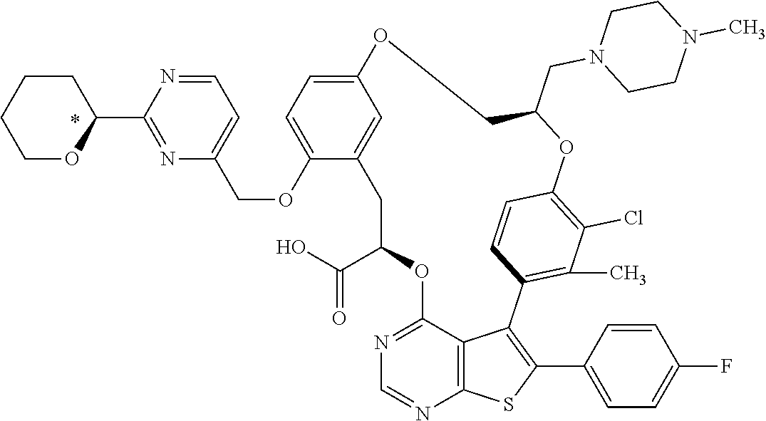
C1C(C(O)=O)OC2=NC=NC3=C2C(=C(C2=CC=C(F)C=C2)S3)C2=C(C)C(Cl)=C(C=C2)OC(CN2CCN(C)CC2)COC2=CC=C(OCC3=CC=NC(C4CCCCO4)=N3)C1=C2
